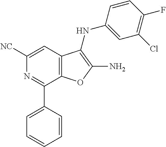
C1(C2=CC=CC=C2)=NC([NC])=CC2=C1OC(N)=C2NC1=CC(Cl)=C(F)C=C1
